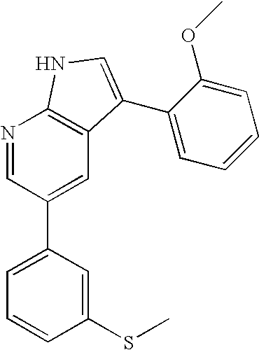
C1(SC)=CC(C2=CC3=C(N=C2)NC=C3C2=CC=CC=C2OC)=CC=C1
